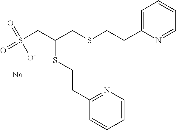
C1=C(CCSCC(CS(=O)([O-])=O)SCCC2=NC=CC=C2)N=CC=C1.[Na]
